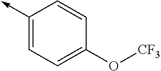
C1(->C)=CC=C(O[CF3])C=C1
